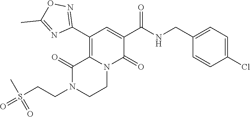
C12=C(C3=NOC(C)=N3)C=C(C(=O)NCC3=CC=C(Cl)C=C3)C(=O)N1CCN(CCS(=O)(C)=O)C2=O
